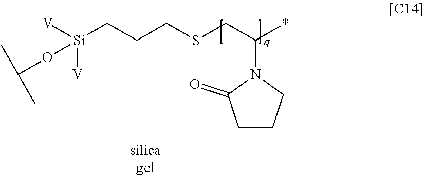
C(CSCC(*)N1C(=O)CCC1)C[Si]([V])([V])OC(C)C
